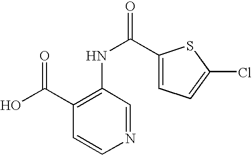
C1(C(O)=O)=C(NC(=O)C2=CC=C(Cl)S2)C=NC=C1
